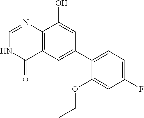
C12=C(C=C(C3=CC=C(F)C=C3OCC)C=C1O)C(=O)NC=N2
